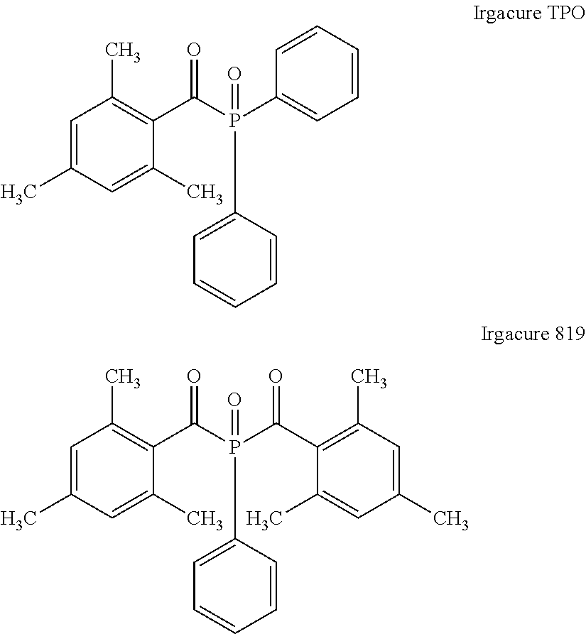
C1=C(C)C=C(C)C(C(P(C2=CC=CC=C2)(C2=CC=CC=C2)=O)=O)=C1C.C1=C(C)C=C(C)C(C(P(C(C2=C(C)C=C(C)C=C2C)=O)(C2=CC=CC=C2)=O)=O)=C1C
